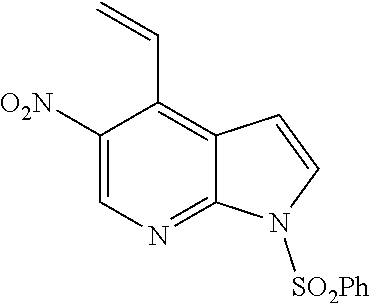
C1(C=C)=C2C=CN([SO2Ph])C2=NC=C1[O2N]
